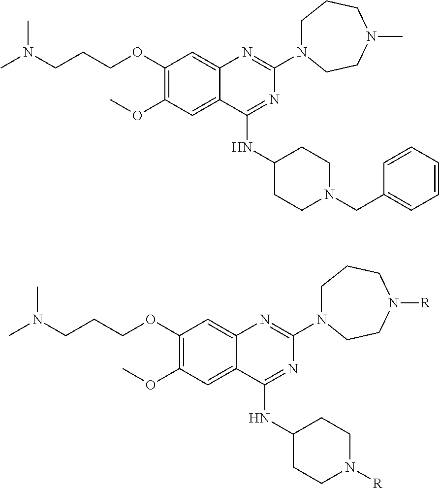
C1(OCCCN(C)C)=C(OC)C=C2C(=C1)N=C(N1CCCN(C)CC1)N=C2NC1CCN(CC2=CC=CC=C2)CC1.C1(OCCCN(C)C)=C(OC)C=C2C(=C1)N=C(N1CCCN([R])CC1)N=C2NC1CCN([R])CC1
